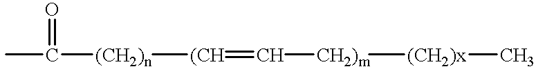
CC([(CH2)n][(CH]=C[CH2)m][(CH2)x]C)=O
